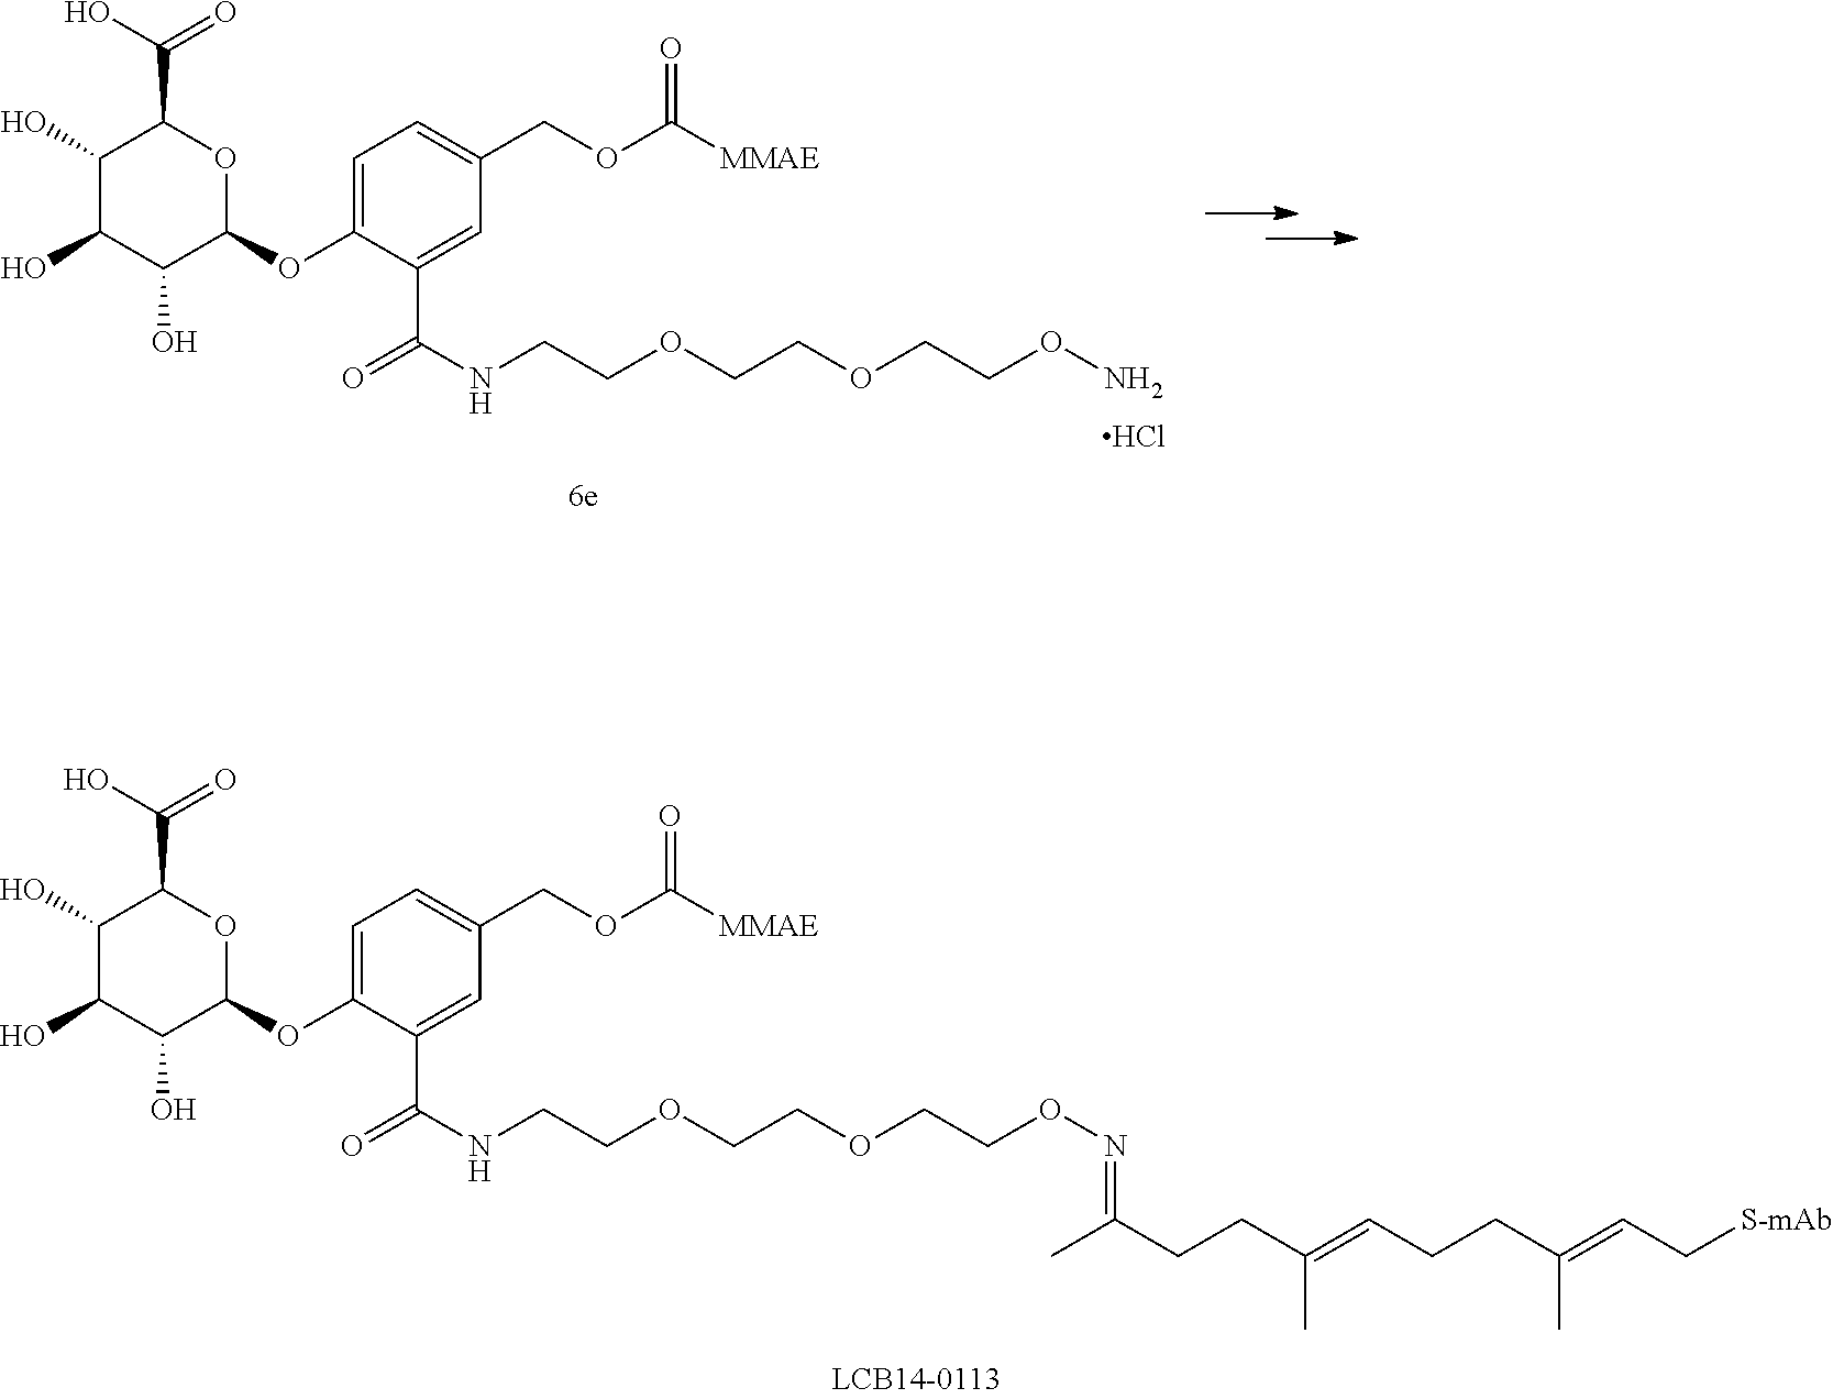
C1=C(OC2OC(C(O)=O)C(O)C(O)C2O)C(C(NCCOCCOCCON)=O)=CC(COC([MMAE])=O)=C1.Cl.C1=C(OC2OC(C(O)=O)C(O)C(O)C2O)C(C(NCCOCCOCCON=C(CCC(=CCCC(=CC[S-mAb])C)C)C)=O)=CC(COC([MMAE])=O)=C1
